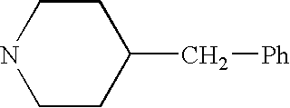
C1CC(C[Ph])CCN1
